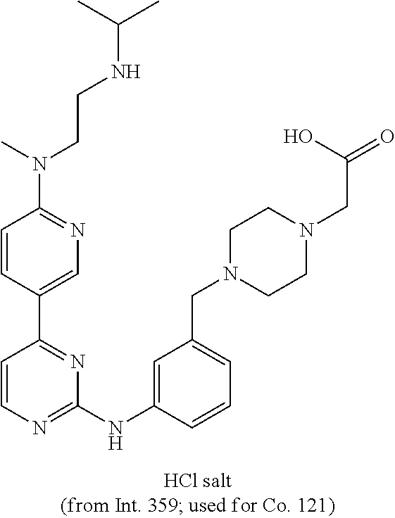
C1=C(C2=NC(NC3=CC(CN4CCN(CC(=O)O)CC4)=CC=C3)=NC=C2)C=CC(N(C)CCNC(C)C)=N1
